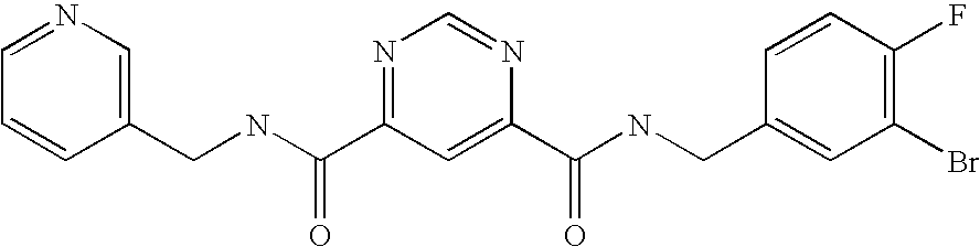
C(NC(=O)C1=NC=NC(C(=O)NCC2=CC(Br)=C(F)C=C2)=C1)C1=CN=CC=C1
